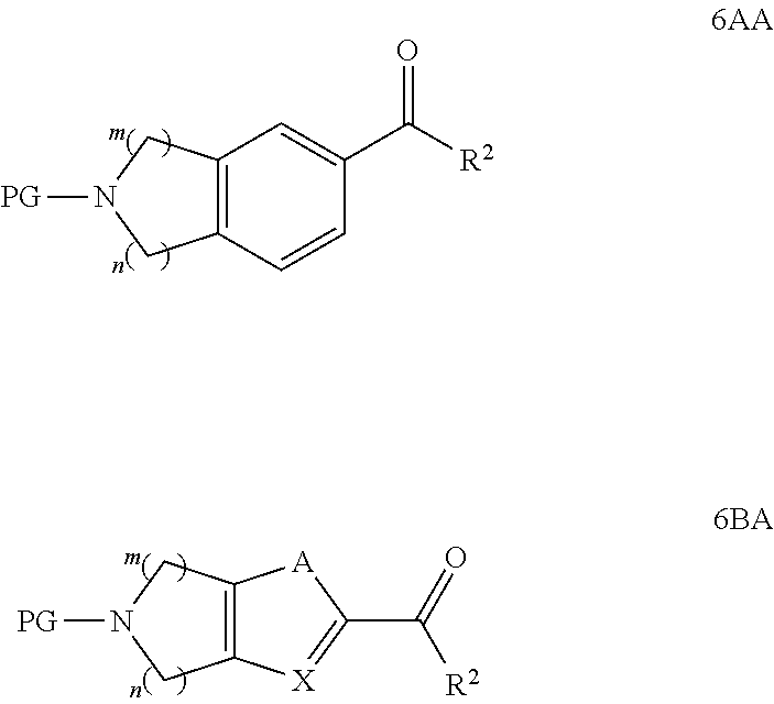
C12=C(C=CC(C([R2])=O)=C1)CN([PG])C2.C12=C(CN([PG])C1)[A]C(C(=O)[R2])=[X]2
